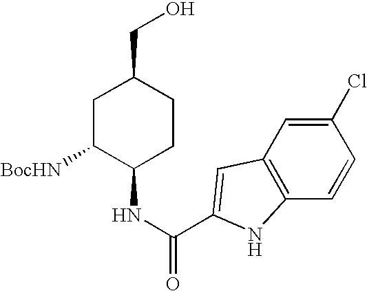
C(NC1CCC(CO)CC1[BocHN])(=O)C1=CC2=C(C=CC(Cl)=C2)N1
